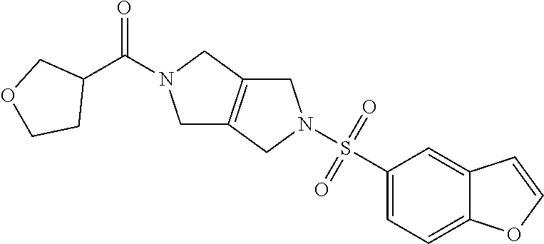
C1(S(=O)(=O)N2CC3=C(CN(C(C4COCC4)=O)C3)C2)=CC=C2C(=C1)C=CO2
